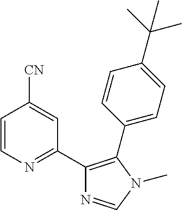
C1=CN=C(C2=C(C3=CC=C(C(C)(C)C)C=C3)N(C)C=N2)C=C1[CN]
